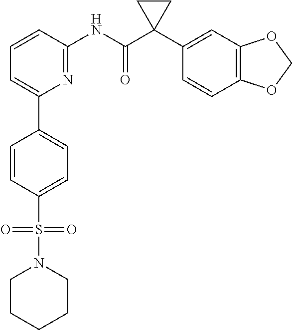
C1=CC(NC(C2(C3=CC4=C(C=C3)OCO4)CC2)=O)=NC(C2=CC=C(S(=O)(=O)N3CCCCC3)C=C2)=C1
